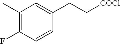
C1(C)=C(F)C=CC(CC[COCl])=C1
